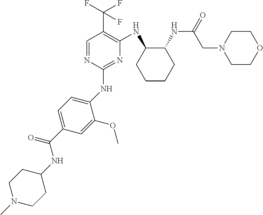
C1(NC2=CC=C(C(NC3CCN(C)CC3)=O)C=C2OC)=NC(NC2CCCCC2NC(=O)CN2CCOCC2)=C(C(F)(F)F)C=N1
